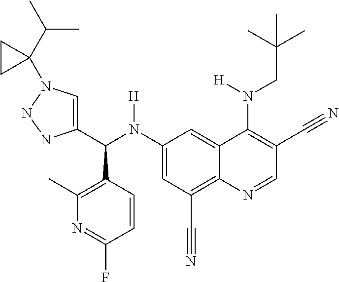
C1(N(C(C2=CN(C3(C(C)C)CC3)NN2)C2=C(C)N=C(F)C=C2)[H])=CC(C#N)=C2C(=C1)C(N(CC(C)(C)C)[H])=C(C#N)C=N2
